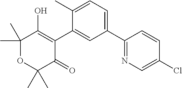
C1(C2=CC=C(C)C(C3=C(O)C(C)(C)OC(C)(C)C3=O)=C2)=NC=C(Cl)C=C1
